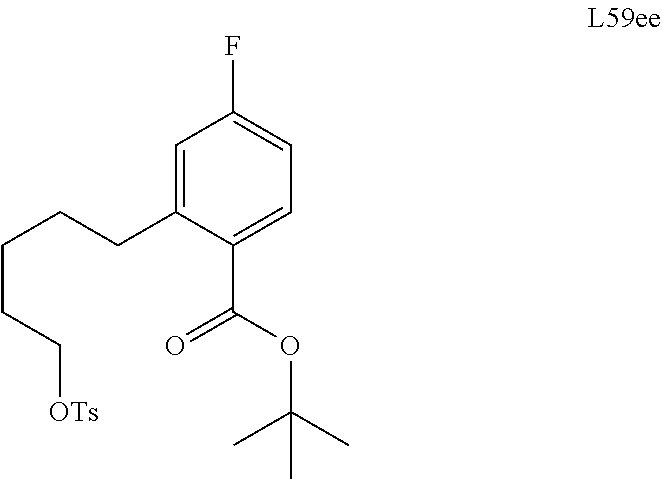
C1=C(CCCCC[OTs])C(C(OC(C)(C)C)=O)=CC=C1F
